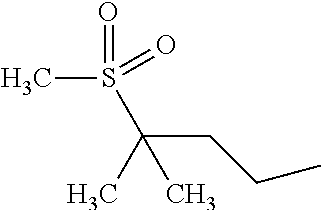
C(C)CC(S(C)(=O)=O)(C)C
